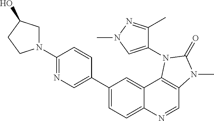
C1(C2=CN=C(N3CC(O)CC3)C=C2)=CC=C2C(=C1)C1=C(C=N2)N(C)C(=O)N1C1=CN(C)N=C1C
